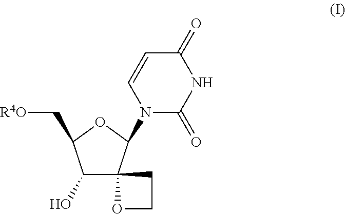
C1(O)C(C[R4O])OC(N2C(=O)NC(=O)C=C2)C12OCC2
